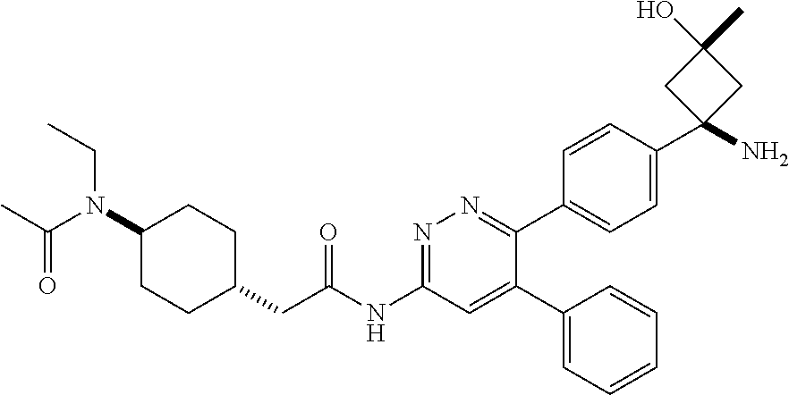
N1=C(NC(CC2CCC(N(C(=O)C)CC)CC2)=O)C=C(C2=CC=CC=C2)C(C2=CC=C(C3(N)CC(C)(O)C3)C=C2)=N1
